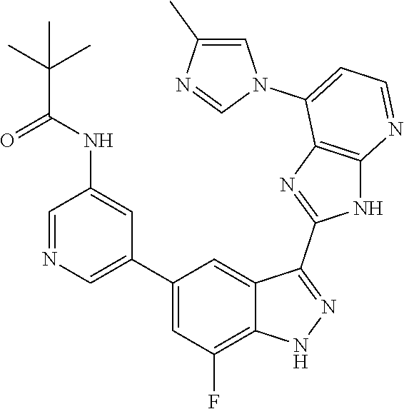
C1=NC=C(C2=CC(F)=C3C(=C2)C(C2=NC4=C(N2)N=CC=C4N2C=C(C)N=C2)=NN3)C=C1NC(C(C)(C)C)=O
